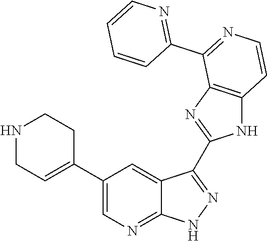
N1CC=C(C2=CN=C3C(=C2)C(C2=NC4=C(N2)C=CN=C4C2=NC=CC=C2)=N[N H]3)CC1
